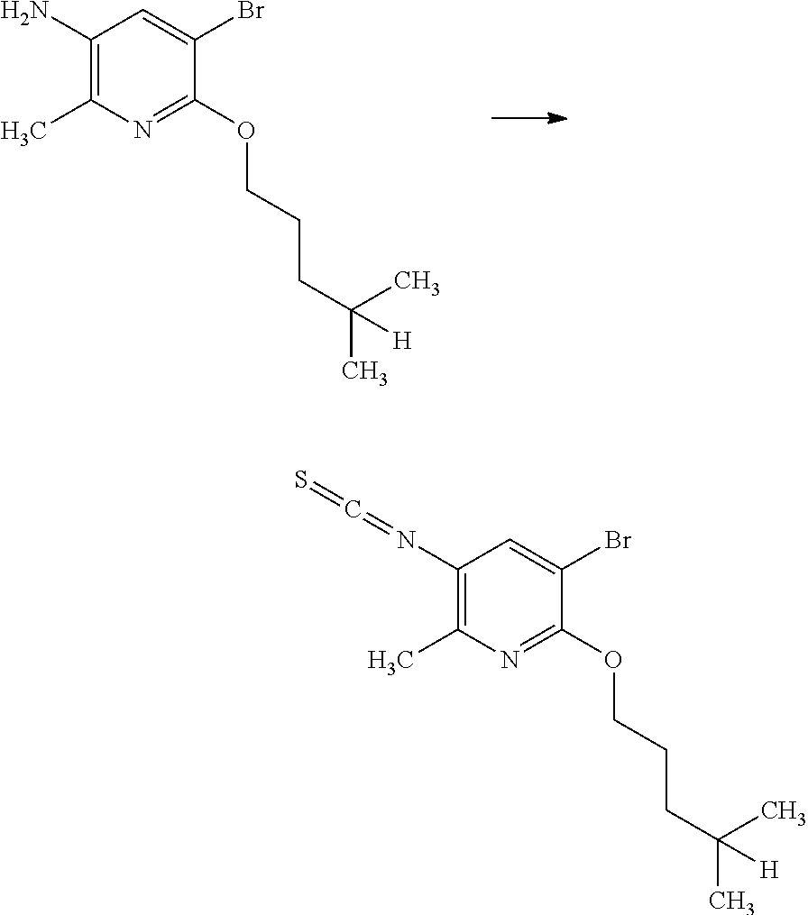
C1(N)=C(C)N=C(OCCCC(C)(C)[H])C(Br)=C1.C1(N=C=S)=C(C)N=C(OCCCC(C)(C)[H])C(Br)=C1
